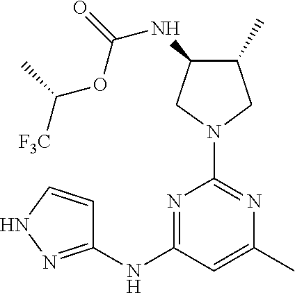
N1=C(NC2=NNC=C2)C=C(C)N=C1N1CC(C)C(NC(=O)OC([F3C])C)C1
